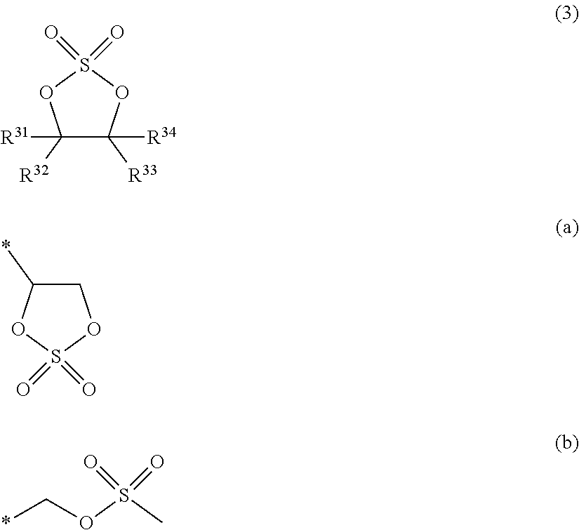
C1([R32])([R31])C([R33])([R34])OS(=O)(=O)O1.C1(*)COS(=O)(=O)O1.CS(OC*)(=O)=O
